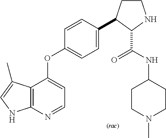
C12=C(N=CC=C1OC1=CC=C(C3CCNC3C(=O)NC3CCN(C)CC3)C=C1)NC=C2C
